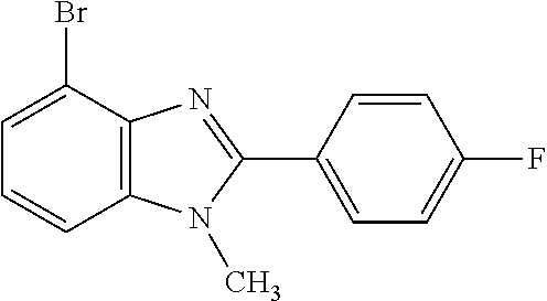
C1=CC2=C(C(Br)=C1)N=C(C1=CC=C(F)C=C1)N2C
